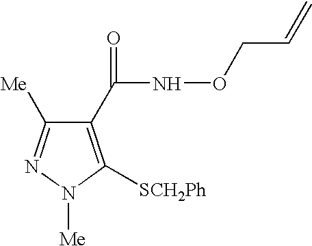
C1(C(NOCC=C)=O)=C([SCH2Ph])N([Me])N=C1[Me]
